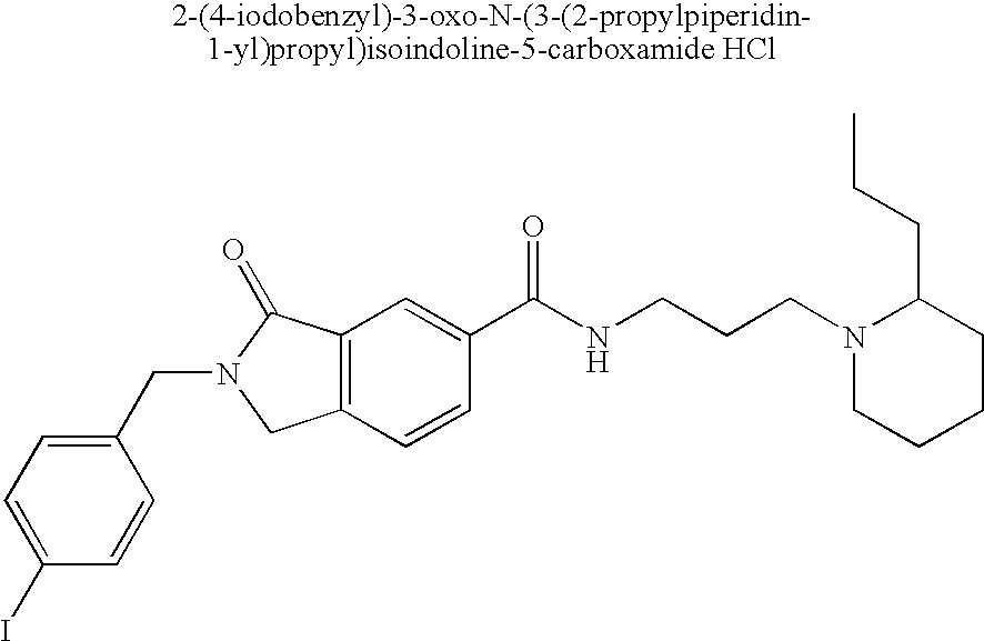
C1(I)=CC=C(CN2CC3=C(C2=O)C=C(C(NCCCN2CCCCC2CCC)=O)C=C3)C=C1
